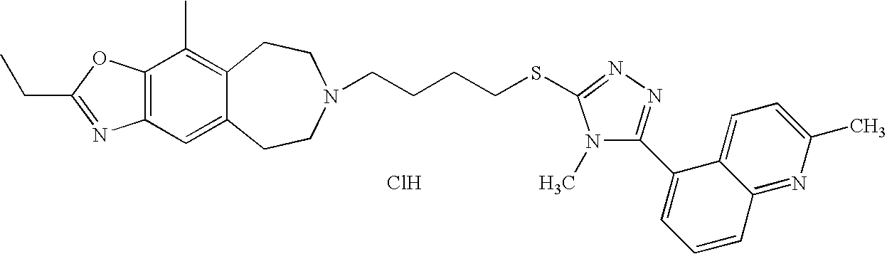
C12=C(C=C3C(=C1C)CCN(CCCCSC1=NN=C(C4=CC=CC5=NC(C)=CC=C45)N1C)CC3)N=C(CC)O2.Cl
